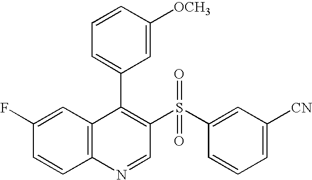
C12=C(C=C(F)C=C1)C(C1=CC=CC([OCH3])=C1)=C(S(C1=CC([CN])=CC=C1)(=O)=O)C=N2
